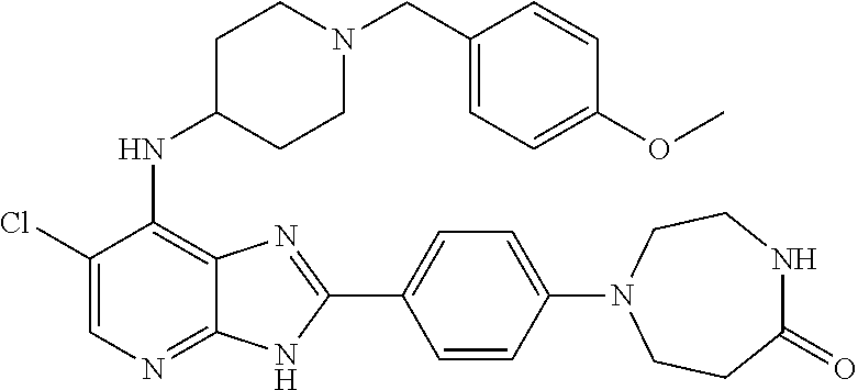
C1(Cl)=CN=C2C(=C1NC1CCN(CC3=CC=C(OC)C=C3)CC1)N=C(C1=CC=C(N3CCC(=O)NCC3)C=C1)N2
